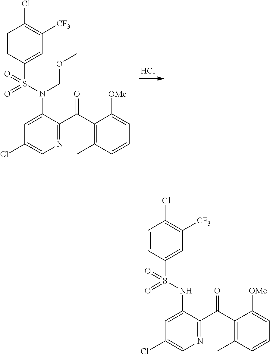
C1=CC(S(N(COC)C2=CC(Cl)=CN=C2C(C2=C(C)C=CC=C2[OMe])=O)(=O)=O)=CC([CF3])=C1Cl.Cl.C1=CC(S(NC2=CC(Cl)=CN=C2C(C2=C(C)C=CC=C2[OMe])=O)(=O)=O)=CC([CF3])=C1Cl
